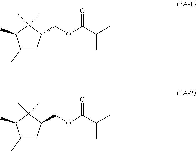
C(C(C)C)(OCC1C(C)(C)C(C)C(C)=C1)=O.C(C(C)C)(OCC1C(C)(C)C(C)C(C)=C1)=O
